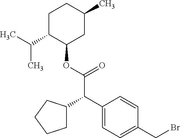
C1(C(C(OC2CC(C)CCC2C(C)C)=O)C2CCCC2)=CC=C(CBr)C=C1
